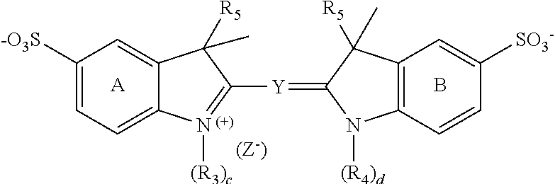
[A].B.C1=C2C(=CC([-O3S])=C1)C([R5])(C)C([Y]=C1N([(R4)d])C3=C(C1([R5])C)C=C([SO3-])C=C3)=N2[(R3)c]
